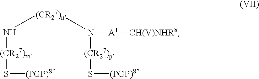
S([(PGP)S])[(CR27)m]N[(CR27)n]N([(CR27)p]S[(PGP)S])[A1][CH(V)NHR8]
